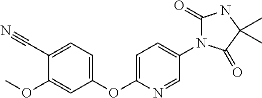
C1(C#N)=CC=C(OC2=CC=C(N3C(=O)NC(C)(C)C3=O)C=N2)C=C1OC
